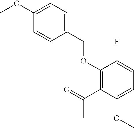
C1(COC2=C(C(C)=O)C(OC)=CC=C2F)=CC=C(OC)C=C1
